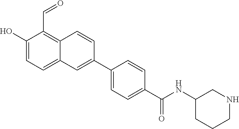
OC1=CC=C2C(=C1C=O)C=CC(C1=CC=C(C(=O)NC3CCCNC3)C=C1)=C2
